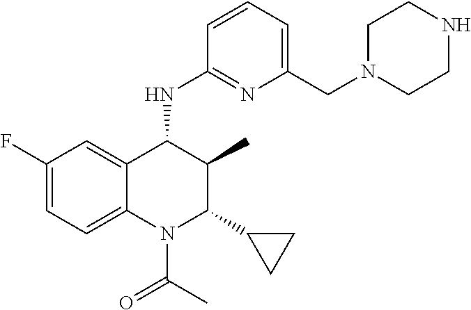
FC1=CC=C2C(=C1)C(NC1=NC(CN3CCNCC3)=CC=C1)C(C)C(C1CC1)N2C(C)=O
